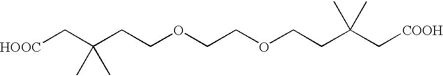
[HOOC]CC(CCOCCOCCC(C[COOH])(C)C)(C)C
